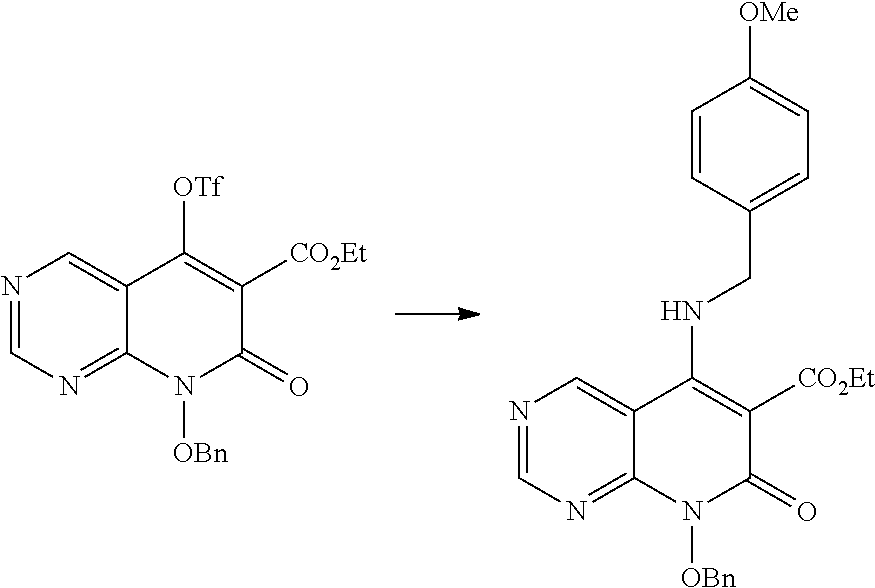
N1=CN=C2C(=C1)C([OTf])=C([CO2Et])C(=O)N2[OBn].N1=CN=C2C(=C1)C(NCC1=CC=C([OMe])C=C1)=C([CO2Et])C(=O)N2[OBn]
